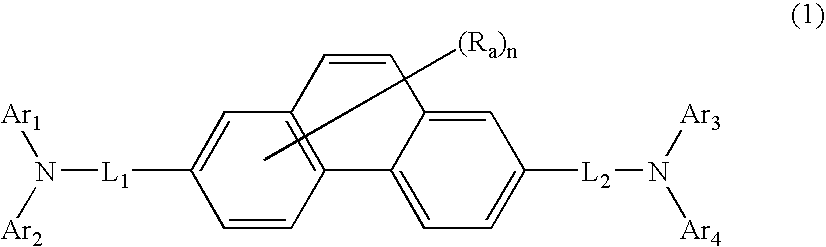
C1=CC2=C(C=C1[L1]N([Ar1])[Ar2])C=CC1=CC([L2]N([Ar3])[Ar4])=CC=C21
